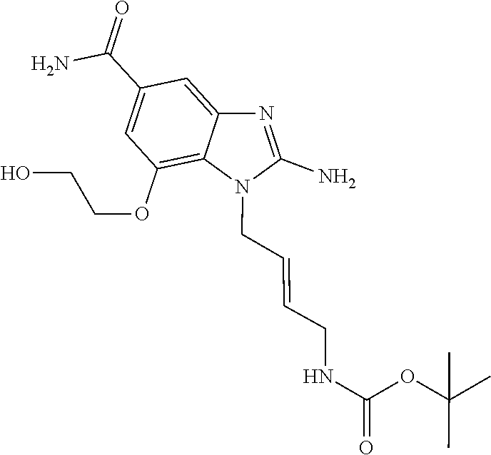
C(C=CCN1C2=C(OCCO)C=C(C(N)=O)C=C2N=C1N)NC(=O)OC(C)(C)C
